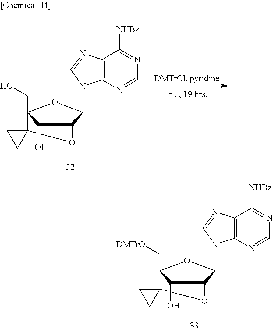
N1=C([NHBz])C2=C(N=C1)N(C1C3C(O)C(CO)(O1)C1(O3)CC1)C=N2.N1=C([NHBz])C2=C(N=C1)N(C1C3C(O)C(C[DMTrO])(O1)C1(O3)CC1)C=N2
